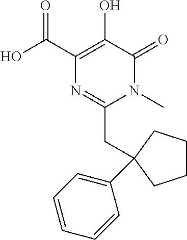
C1(C(O)=O)=C(O)C(=O)N(C)C(CC2(C3=CC=CC=C3)CCCC2)=N1
